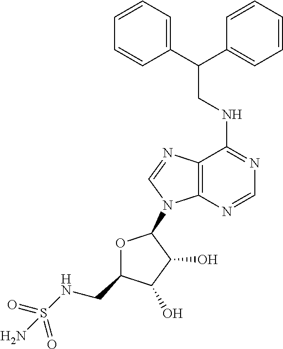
N(C1=NC=NC2=C1N=CN2C1OC(CNS(=O)(=O)N)C(O)C1O)CC(C1=CC=CC=C1)C1=CC=CC=C1
